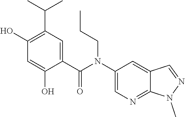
C1(O)=C(C(C)C)C=C(C(N(C2=CN=C3C(=C2)C=NN3C)CCC)=O)C(O)=C1
